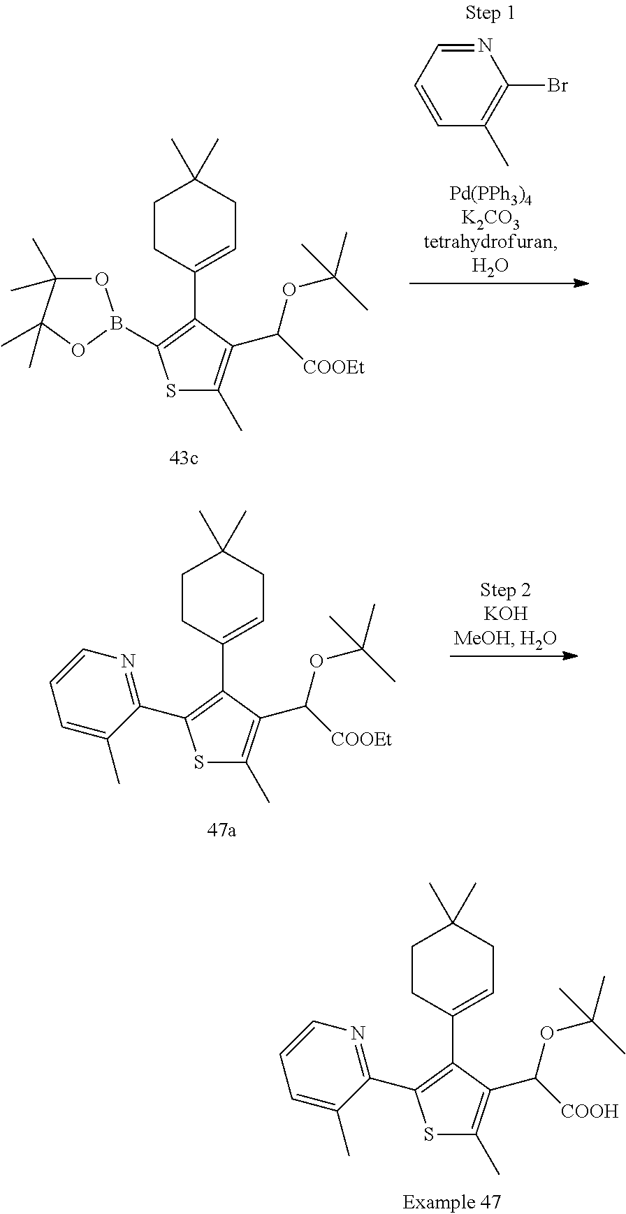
C1(Br)=C(C)C=CC=N1.O1C(C)(C)C(C)(C)OB1C1=C(C2=CCC(C)(C)CC2)C(C(OC(C)(C)C)[COOEt])=C(C)S1.S1C(C)=C(C(OC(C)(C)C)[COOEt])C(C2=CCC(C)(C)CC2)=C1C1=NC=CC=C1C.S1C(C)=C(C(OC(C)(C)C)[COOH])C(C2=CCC(C)(C)CC2)=C1C1=NC=CC=C1C
